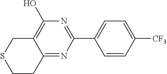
C1CC2=NC(C3=CC=C([CF3])C=C3)=NC(O)=C2CS1
